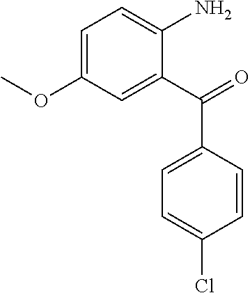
C1=C(OC)C=C(C(=O)C2=CC=C(Cl)C=C2)C(N)=C1
